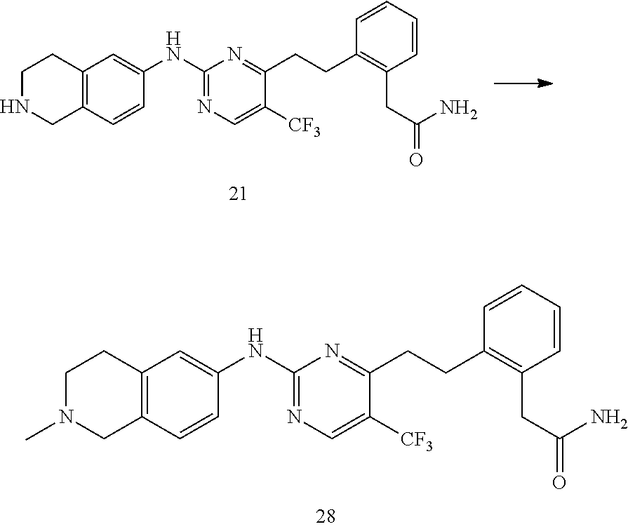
C12=C(C=C(NC3=NC=C([CF3])C(CCC4=C(CC(N)=O)C=CC=C4)=N3)C=C1)CCN(C)C2.C12=C(C=C(NC3=NC=C([CF3])C(CCC4=C(CC(N)=O)C=CC=C4)=N3)C=C1)CCNC2
